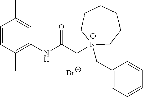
C1=CC(C)=C(NC(C[N+]2(CC3=CC=CC=C3)CCCCCC2)=O)C=C1C.[Br-]
